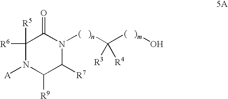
N1([(   )n]C([(   )m]O)([R3])[R4])C(=O)C([R5])([R6])N([A])C([R9])C1[R7]
